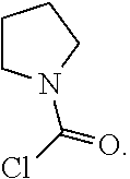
C1CN(C(Cl)=O)CC1
